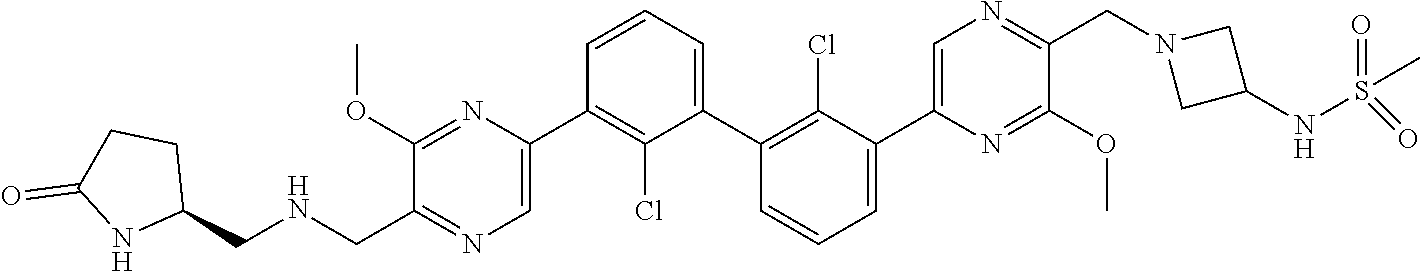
C1(OC)=NC(C2=C(Cl)C(C3=C(Cl)C(C4=CN=C(CN5CC(NS(=O)(=O)C)C5)C(OC)=N4)=CC=C3)=CC=C2)=CN=C1C[HN]CC1CCC(=O)N1
